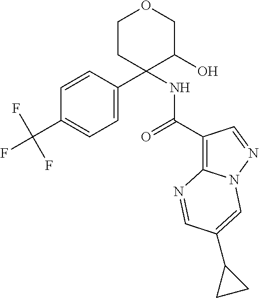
C1=CC(C2(NC(=O)C3=C4N(N=C3)C=C(C3CC3)C=N4)C(O)COCC2)=CC=C1C(F)(F)F
